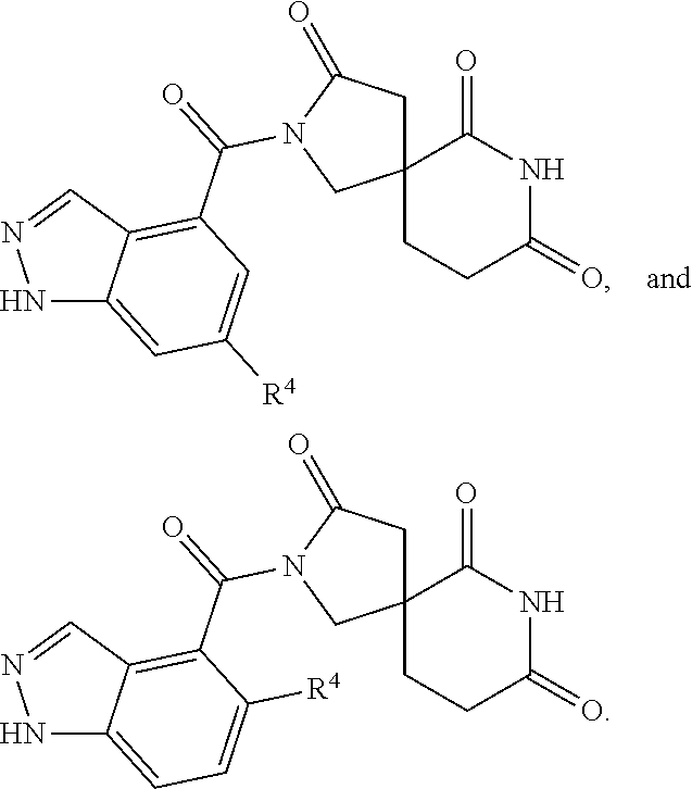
C1CC(=O)NC(=O)C12CC(=O)N(C(C1=C3C(=CC([R4])=C1)NN=C3)=O)C2.C1CC(=O)NC(=O)C12CC(=O)N(C(C1=C3C(=CC=C1[R4])NN=C3)=O)C2
